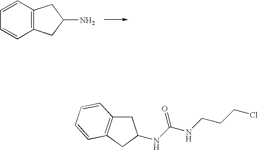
C12=C(C=CC=C1)CC(N)C2.C1C2=C(CC1NC(NCCCCl)=O)C=CC=C2
